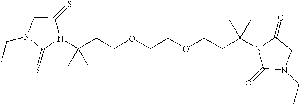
C(COCCOCCC(N1C(=O)N(CC)CC1=O)(C)C)C(N1C(=S)CN(CC)C1=S)(C)C
